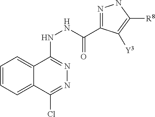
C12=CC=CC=C1C(NNC(C1=NNC([R8])=C1[Y3])=O)=NN=C2Cl
